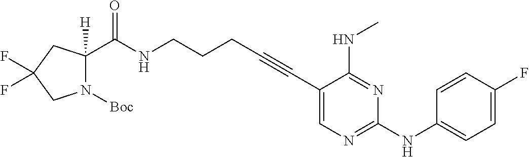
C1(C#CCCCNC(=O)C2([H])N([Boc])CC(F)(F)C2)=CN=C(NC2=CC=C(F)C=C2)N=C1NC
